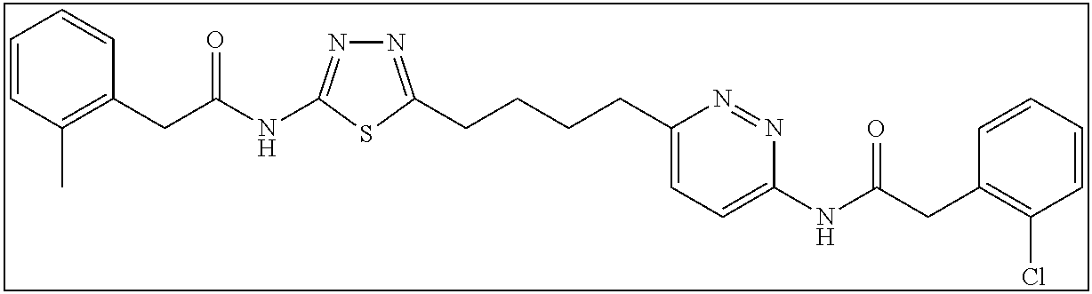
C1=CC(C)=C(CC(NC2=NN=C(CCCCC3=CC=C(NC(CC4=C(Cl)C=CC=C4)=O)N=N3)S2)=O)C=C1
